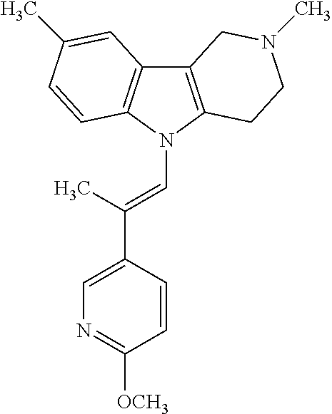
C12=C(N(C=C(C3=CN=C([OCH3])C=C3)C)C3=C1C=C(C)C=C3)CCN(C)C2
